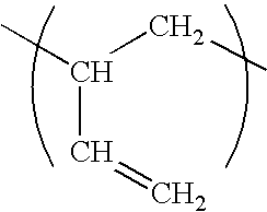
CC(CC)C=C
